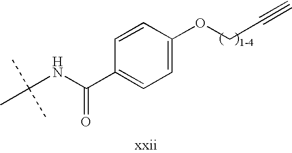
CC(NC(C1=CC=C(OCC#C)C=C1)=O)(C)C
